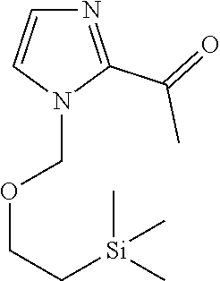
N1=C(C(C)=O)N(COCC[Si](C)(C)C)C=C1
